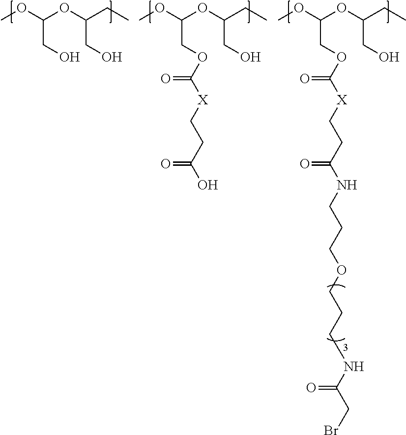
COC(OC(CC)CO)COC([X]CCC(NCCCOCCCNC(CBr)=O)=O)=O.COC(OC(CC)CO)CO.COC(OC(CC)CO)COC([X]CCC(O)=O)=O
